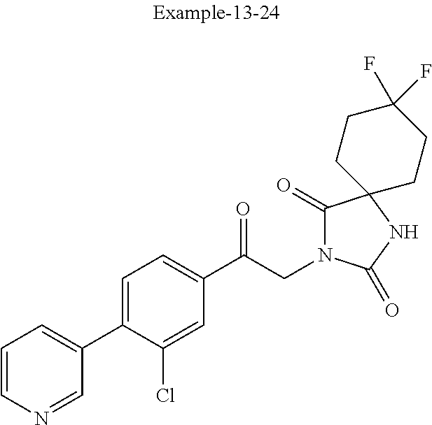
C1=CN=CC(C2=CC=C(C(CN3C(=O)C4(NC3=O)CCC(F)(F)CC4)=O)C=C2Cl)=C1
